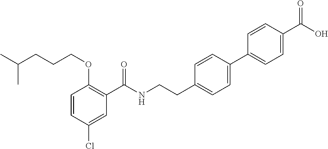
C1=CC(Cl)=CC(C(NCCC2=CC=C(C3=CC=C(C(O)=O)C=C3)C=C2)=O)=C1OCCCC(C)C
